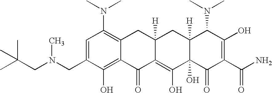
N(CC1=CC(N(C)C)=C2C(=C1O)C(=O)C1=C(O)C3(O)C([H])(CC1([H])C2)C(N(C)C)C(O)=C(C(N)=O)C3=O)(CC(C)(C)C)C
